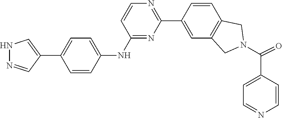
O=C(N1CC2=C(C=CC(C3=NC=CC(NC4=CC=C(C5=CNN=C5)C=C4)=N3)=C2)C1)C1=CC=NC=C1
